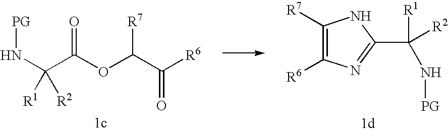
C1([R7])=C([R6])N=C(C([R1])([R2])N[PG])N1.[PG]NC(C(OC(C([R6])=O)[R7])=O)([R1])[R2]
